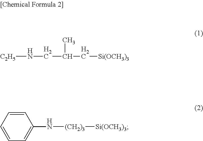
[C2H5]NCC(C)C[Si(OCH3)3].C1=CC=CC(N[(CH2)3][Si(OCH3)3])=C1
